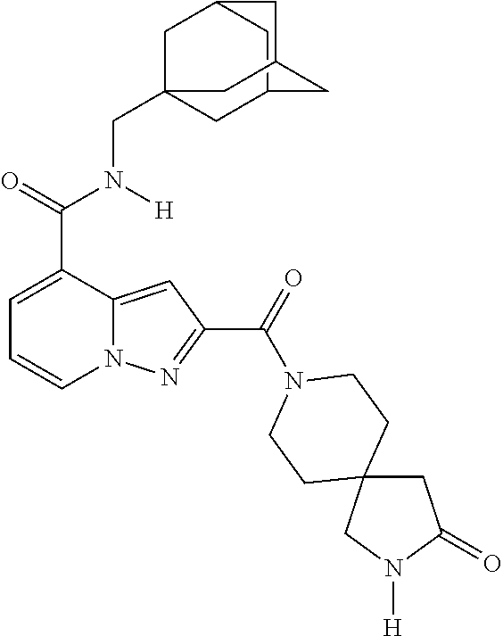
C1=C(C(=O)N([H])CC23CC4CC(C2)CC(C4)C3)C2=CC(C(=O)N3CCC4(CC(=O)N([H])C4)CC3)=NN2C=C1
